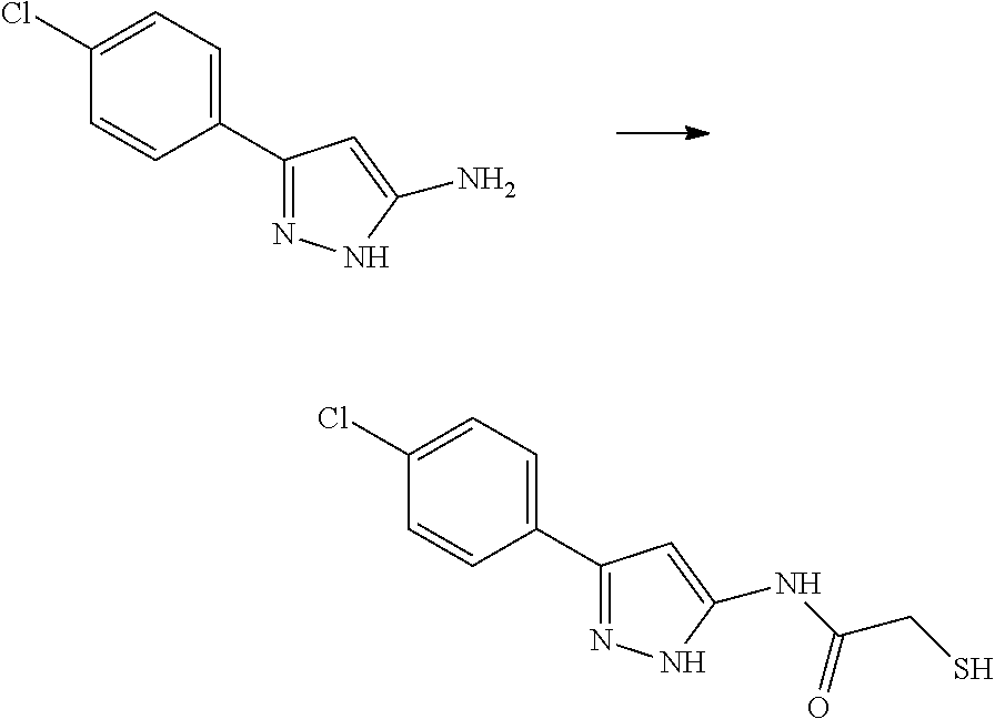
C1(Cl)=CC=C(C2=NNC(N)=C2)C=C1.C1(Cl)=CC=C(C2=NNC(NC(CS)=O)=C2)C=C1
